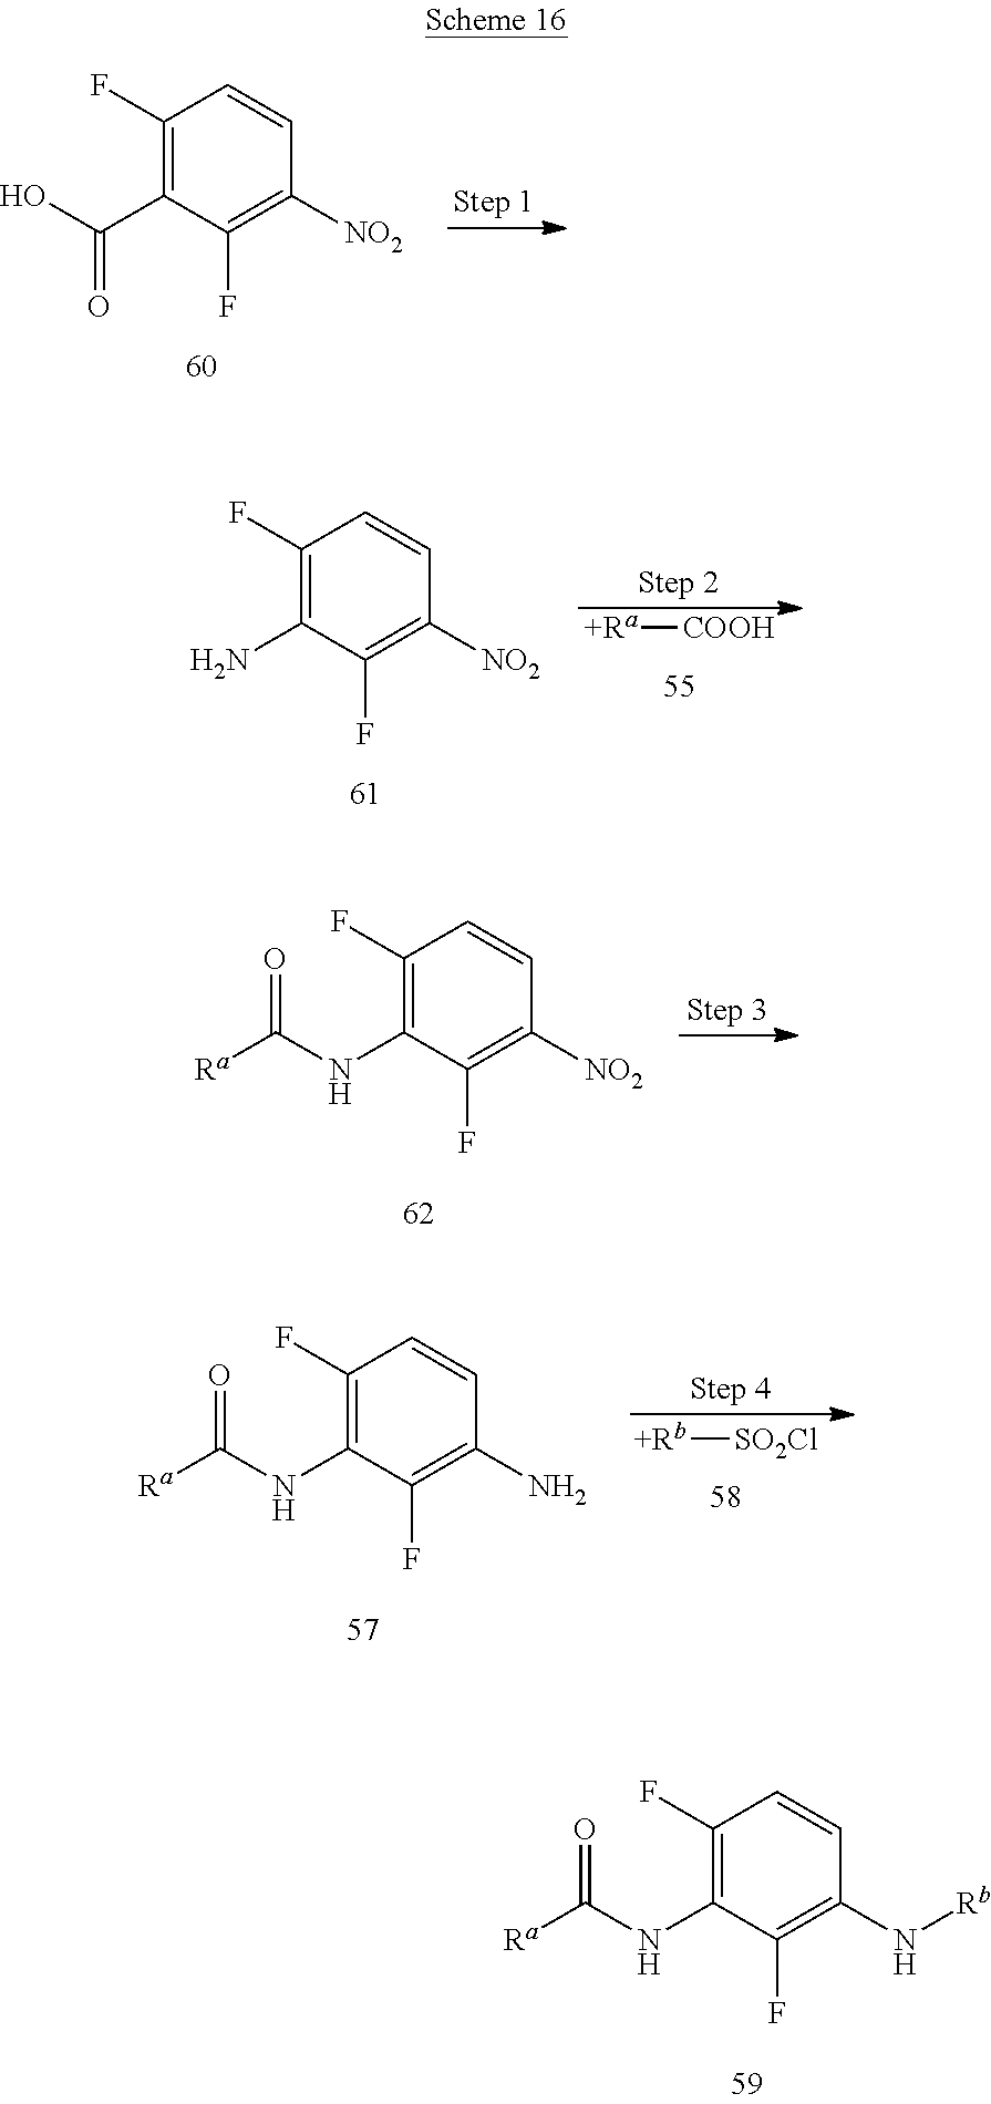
C1(F)=C(C(O)=O)C(F)=C([NO2])C=C1.[Ra][COOH].C1(F)=C(N)C(F)=C([NO2])C=C1.C1(F)=C(NC([Ra])=O)C(F)=C([NO2])C=C1.C1(F)=C(NC([Ra])=O)C(F)=C(N)C=C1.[Rb][SO2Cl].C1(F)=C(NC([Ra])=O)C(F)=C(N[Rb])C=C1
